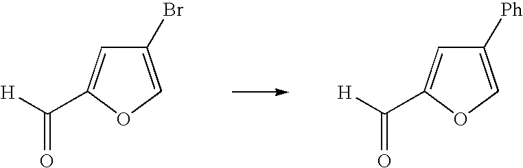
C1=C(C([H])=O)OC=C1Br.C1=C(C([H])=O)OC=C1[Ph]
